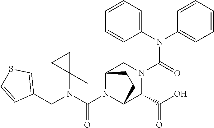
C(N1C2C(C(=O)O)N(C(N(C3=CC=CC=C3)C3=CC=CC=C3)=O)CC1CC2)(N(CC1=CSC=C1)C1(C)CC1)=O
